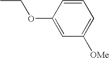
C1([OMe])=CC=CC(OCC)=C1
